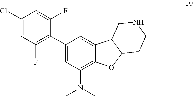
C1(Cl)=CC(F)=C(C2=CC(N(C)C)=C3C(=C2)C2C(O3)CCNC2)C(F)=C1
